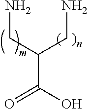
C(C(O)=O)(CN)CN
